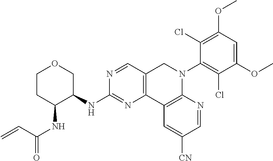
C1CC(NC(=O)C=C)C(NC2=NC3=C(C=N2)CN(C2=C(Cl)C(OC)=CC(OC)=C2Cl)C2=C3C=C([CN])C=N2)CO1
